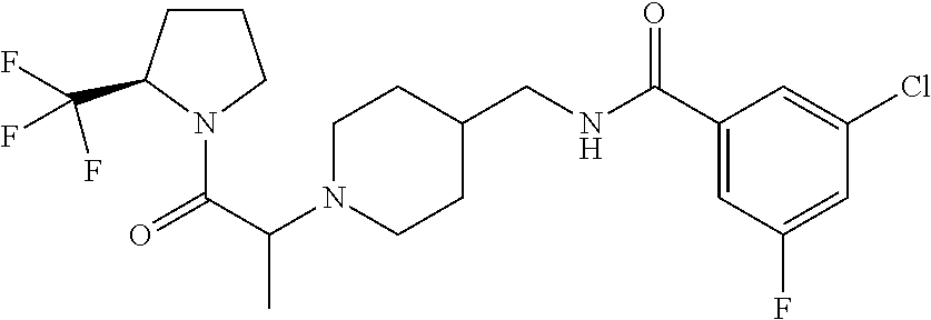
C1N(C(C(=O)N2CCCC2C(F)(F)F)C)CCC(CNC(C2=CC(F)=CC(Cl)=C2)=O)C1
